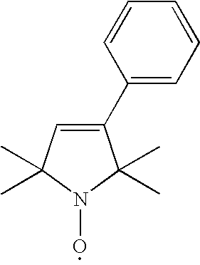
C1(C2=CC(C)(C)N(O)C2(C)C)=CC=CC=C1
